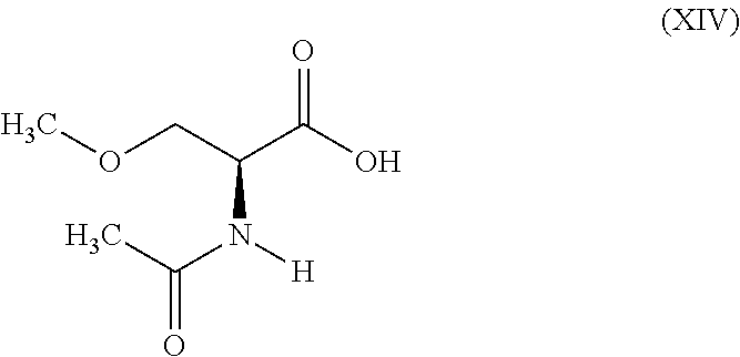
O(CC(C(O)=O)N([H])C(C)=O)C
